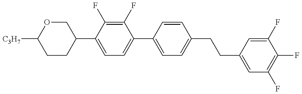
C1CC(C2=CC=C(C3=CC=C(CCC4=CC(F)=C(F)C(F)=C4)C=C3)C(F)=C2F)COC1[C3H7]
